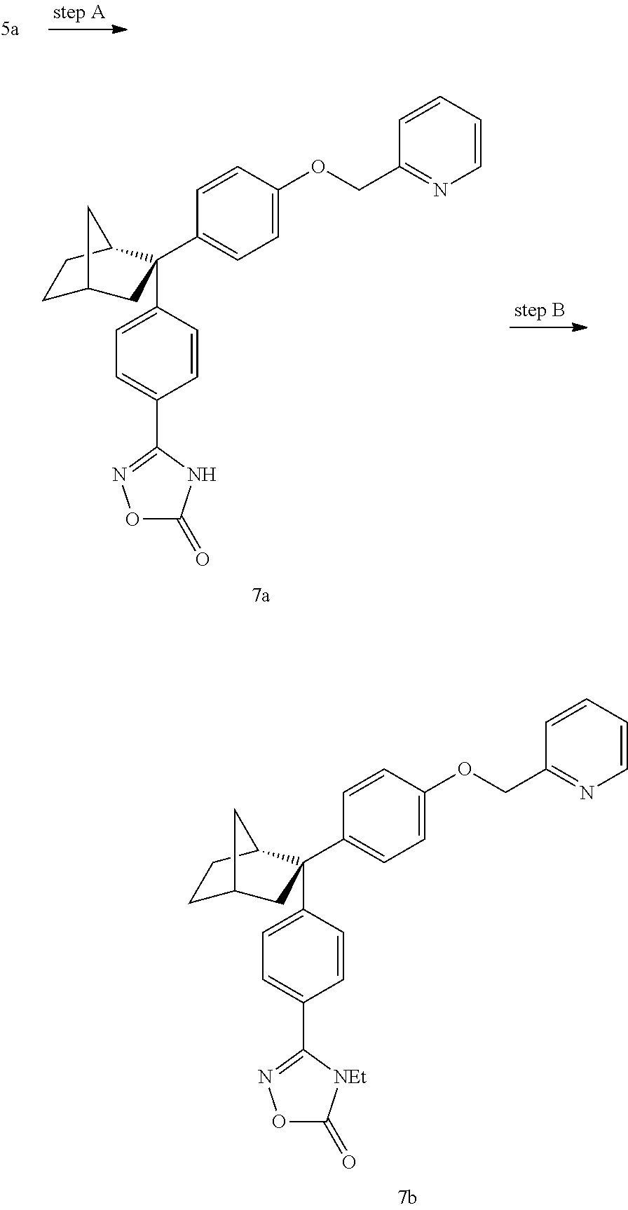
C1=CC(C2=NOC(=O)N2)=CC=C1C1(C2=CC=C(OCC3=NC=CC=C3)C=C2)CC2CCC1C2.C1=CC(C2=NOC(=O)[NEt]2)=CC=C1C1(C2=CC=C(OCC3=NC=CC=C3)C=C2)CC2CCC1C2
